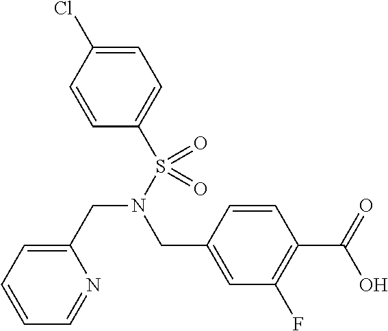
C1=C(Cl)C=CC(S(N(CC2=CC=CC=N2)CC2=CC(F)=C(C(=O)O)C=C2)(=O)=O)=C1
